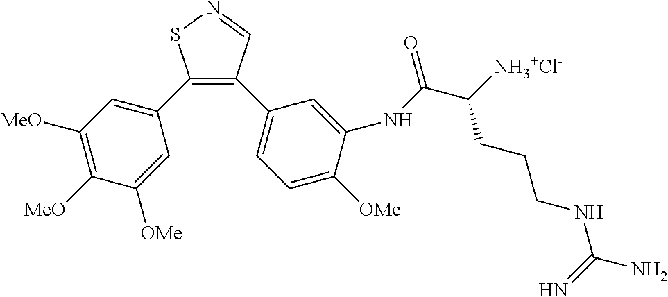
C1(C2=CC([MeO])=C([MeO])C([OMe])=C2)=C(C2=CC=C([OMe])C(NC(C([NH3+Cl-])CCCNC(N)=N)=O)=C2)C=NS1
